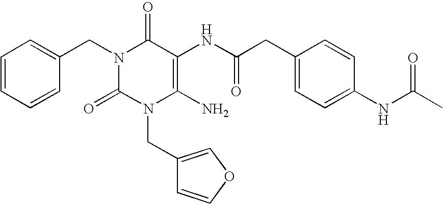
N1(CC2=CC=CC=C2)C(=O)N(CC2=COC=C2)C(N)=C(NC(=O)CC2=CC=C(NC(C)=O)C=C2)C1=O
